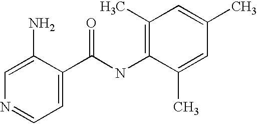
C1=C(N)C(C(NC2=C(C)C=C(C)C=C2C)=O)=CC=N1
